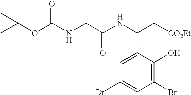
C1=C(C(C[CO2Et])NC(CNC(OC(C)(C)C)=O)=O)C(O)=C(Br)C=C1Br
